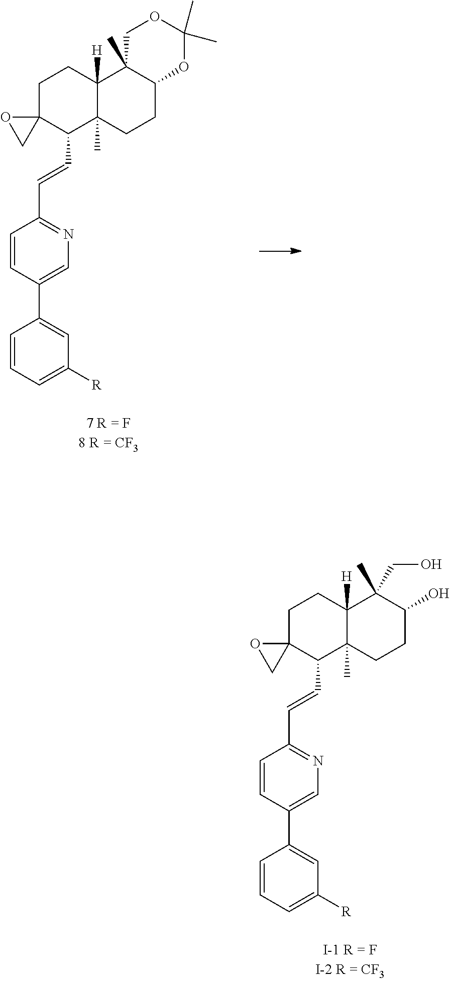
C1C2(C(C=CC3=NC=C(C4=CC([R])=CC=C4)C=C3)C3(C)C([H])(C1)C1(C)C(CC3)OC(C)(C)OC1)OC2.C1C2(C(C=CC3=NC=C(C4=CC([R])=CC=C4)C=C3)C3(C)C([H])(C1)C(C)(CO)C(O)CC3)OC2
